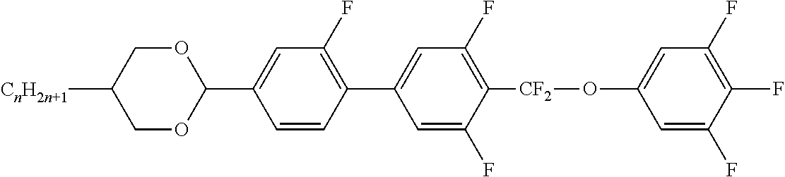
C1=C(F)C([CF2]OC2=CC(F)=C(F)C(F)=C2)=C(F)C=C1C1=C(F)C=C(C2OCC([CnH2n+1])CO2)C=C1
